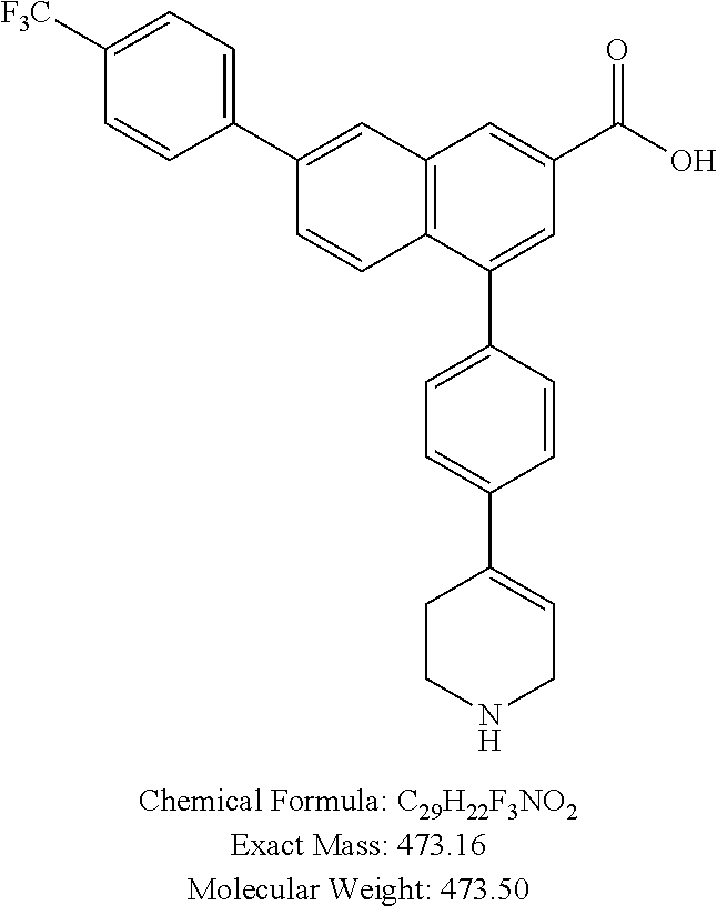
C1=CC(C2=CC3=C(C(C4=CC=C(C5=CCNCC5)C=C4)=CC(C(=O)O)=C3)C=C2)=CC=C1[F3C]
